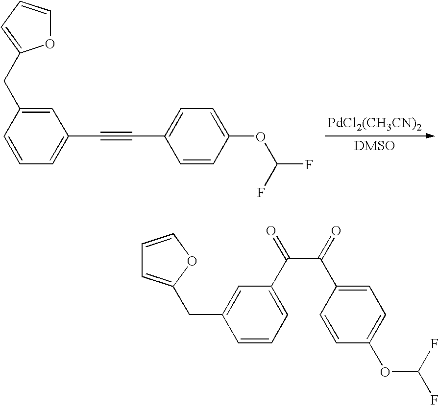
C1=CC(CC2=CC=CO2)=CC(C#CC2=CC=C(OC(F)F)C=C2)=C1.[PdCl2(CH3CN)2].C1=CC=C(C(=O)C(C2=CC=C(OC(F)F)C=C2)=O)C=C1CC1=CC=CO1
